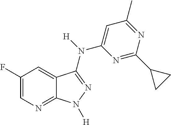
C1(F)=CN=C2C(=C1)C(N([H])C1=CC(C)=NC(C3CC3)=N1)=NN2[H]
